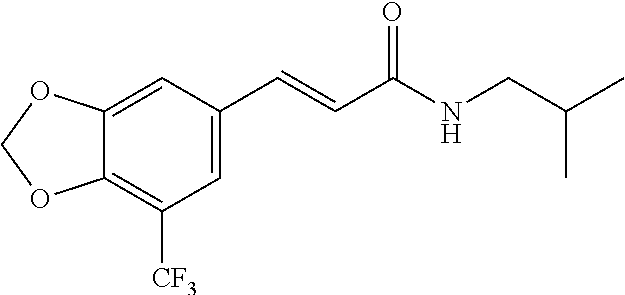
C12=C([CF3])C=C(C=CC(NCC(C)C)=O)C=C1OCO2
